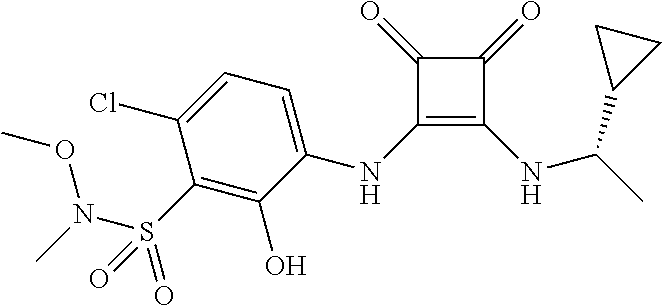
C1(S(=O)(=O)N(OC)C)=C(O)C(NC2=C(NC(C3CC3)C)C(=O)C2=O)=CC=C1Cl
